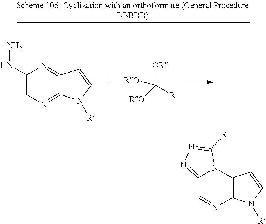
C12=NN=C([R])N1C1=C(N=C2)N([R])C=C1.C1(NN)=CN=C2C(=N1)C=CN2[R].[OR]C([R])([RO])[RO]
